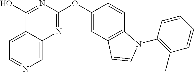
C1(O)=NC(OC2=CC3=C(C=C2)N(C2=C(C)C=CC=C2)C=C3)=NC2=CN=CC=C12
